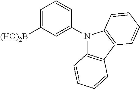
C1=C([(HO)2B])C=C(N2C3=C(C4=C2C=CC=C4)C=CC=C3)C=C1
